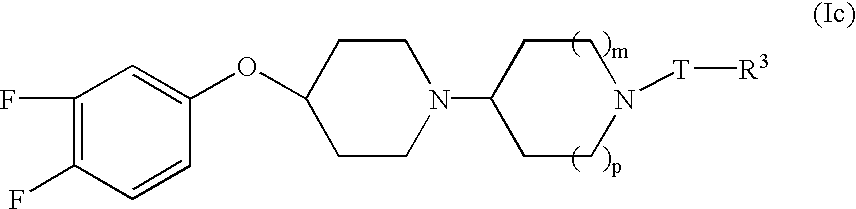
C1(OC2=CC(F)=C(F)C=C2)CCN(C2CCN([T][R3])CC2)CC1
